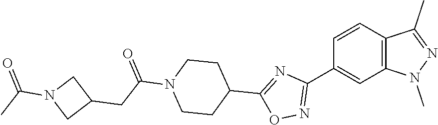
C12=C(C=C(C3=NOC(C4CCN(C(CC5CN(C(C)=O)C5)=O)CC4)=N3)C=C1)N(C)N=C2C
